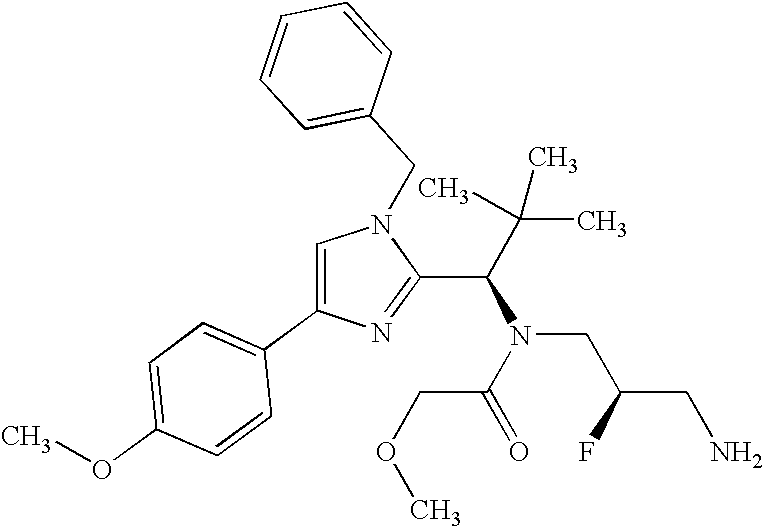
C1(C(C(C)(C)C)N(CC(CN)F)C(=O)COC)=NC(C2=CC=C(OC)C=C2)=CN1CC1=CC=CC=C1
